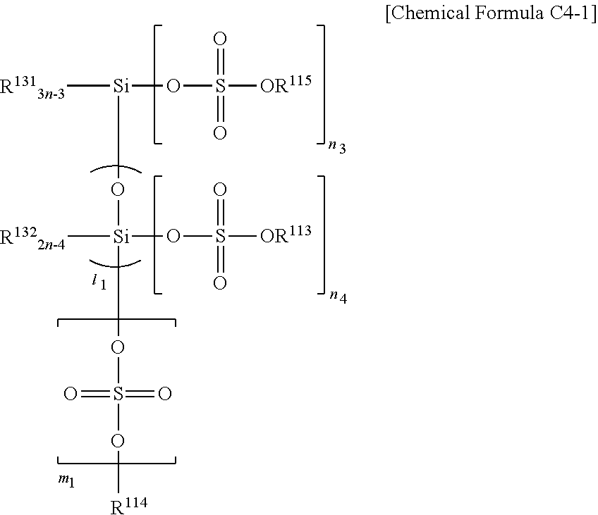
[R1313n-3][Si](OS(=O)(=O)[OR115])O[Si]([R1322n-4])(OS([OR113])(=O)=O)OS(=O)(O[R114])=O
